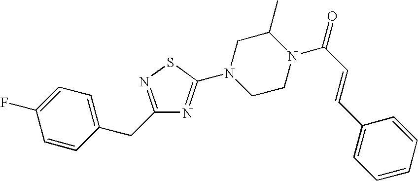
C1=CC(CC2=NSC(N3CCN(C(C=CC4=CC=CC=C4)=O)C(C)C3)=N2)=CC=C1F
